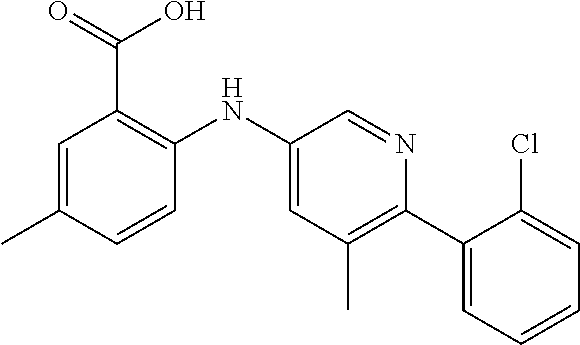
C1=C(C)C=CC(NC2=CC(C)=C(C3=CC=CC=C3Cl)N=C2)=C1C(=O)O
